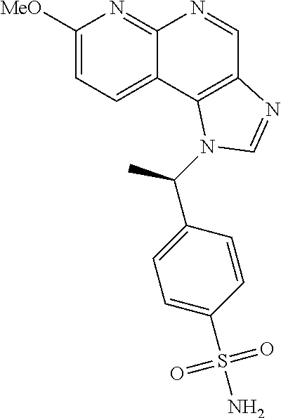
C1([MeO])=CC=C2C(=N1)N=CC1=C2N(C(C2=CC=C(S(N)(=O)=O)C=C2)C)C=N1
